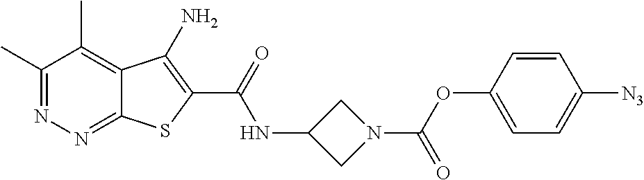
C1(C)=NN=C2C(=C1C)C(N)=C(C(=O)NC1CN(C(=O)OC3=CC=C([N3])C=C3)C1)S2
